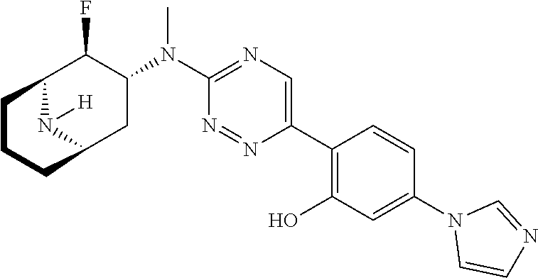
C12N([H])C(CC(N(C3=NC=C(C4=C(O)C=C(N5C=CN=C5)C=C4)N=N3)C)C1F)CCC2
